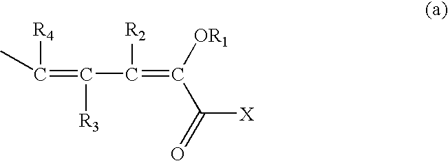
CC(=C(C(=C([OR1])C([X])=O)[R2])[R3])[R4]
